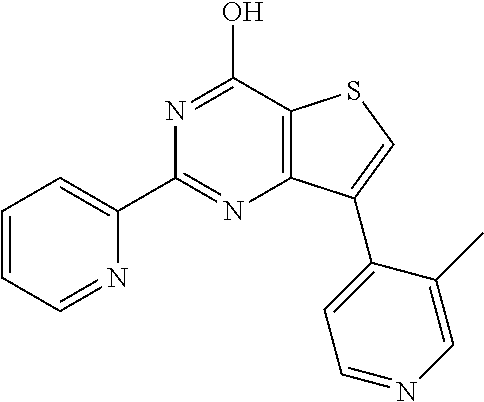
C1(C2=CC=CC=N2)=NC2=C(C(O)=N1)SC=C2C1=CC=NC=C1C
